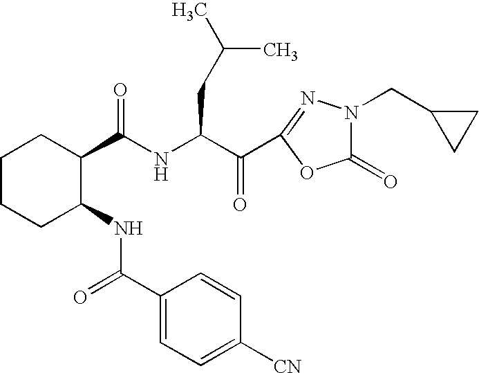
C1(C(NC(CC(C)C)C(=O)C2=NN(CC3CC3)C(=O)O2)=O)CCCCC1NC(C1=CC=C([CN])C=C1)=O
